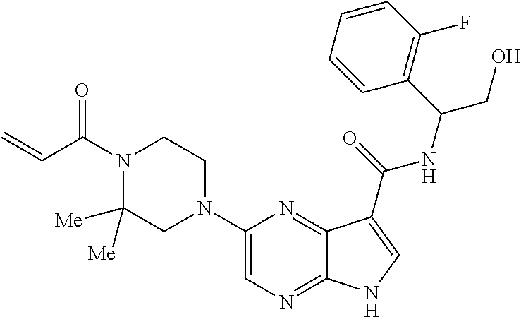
C1(N2CCN(C(C=C)=O)C([Me])([Me])C2)=CN=C2C(=N1)C(C(=O)NC(CO)C1=C(F)C=CC=C1)=CN2
